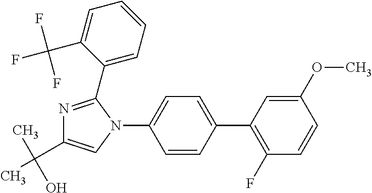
C1=C(OC)C=CC(F)=C1C1=CC=C(N2C(C3=CC=CC=C3C(F)(F)F)=NC(C(C)(O)C)=C2)C=C1
